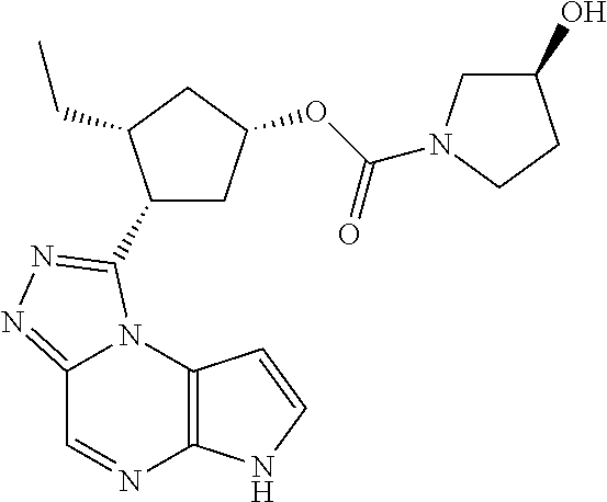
C12=NN=C(C3CC(OC(=O)N4CC(O)CC4)CC3CC)N1C1=C(N=C2)NC=C1
